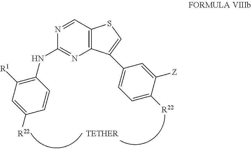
N1=CC2=C(N=C1NC1=C([R1])C=C([R22])C=C1)C(C1=CC=C([R22])C([Z])=C1)=CS2
